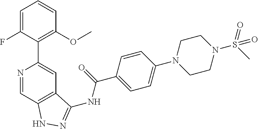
N1=CC2=C(C=C1C1=C(OC)C=CC=C1F)C(NC(C1=CC=C(N3CCN(S(=O)(C)=O)CC3)C=C1)=O)=NN2
